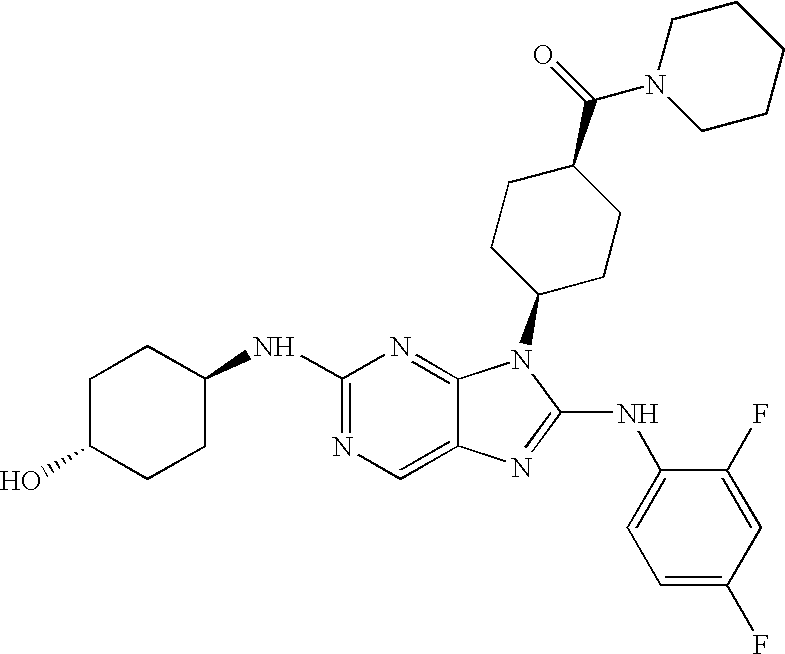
N1=C(NC2CCC(O)CC2)N=C2C(=C1)N=C(NC1=CC=C(F)C=C1F)N2C1CCC(C(N2CCCCC2)=O)CC1
